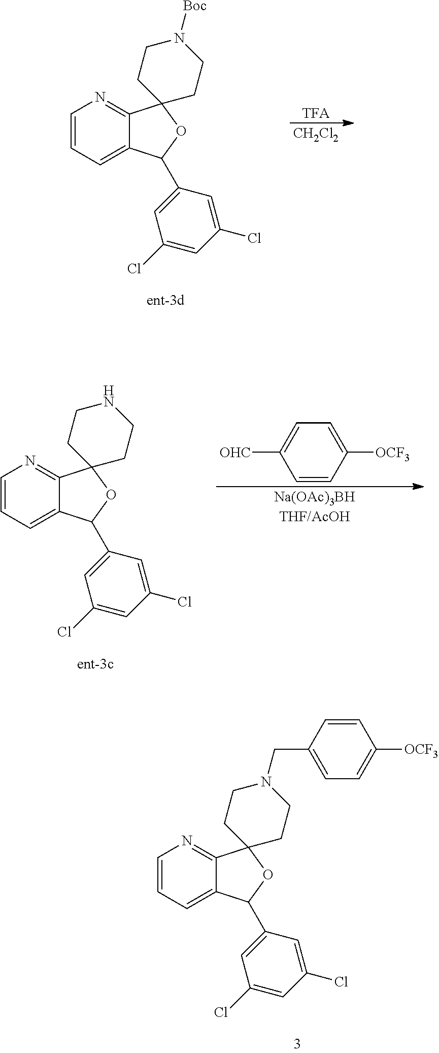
[TFA].[CH2Cl2].C1=CC=C2C(=N1)C1(OC2C2=CC(Cl)=CC(Cl)=C2)CCN([Boc])CC1.[Na(OAc)3BHTHF/AcOH].C1([OCF3])=CC=C([OHC])C=C1.C1=CC=C2C(=N1)C1(OC2C2=CC(Cl)=CC(Cl)=C2)CCNCC1.C1=CC=C2C(=N1)C1(OC2C2=CC(Cl)=CC(Cl)=C2)CCN(CC2=CC=C([OCF3])C=C2)CC1
